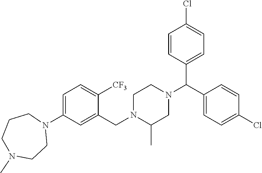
C1=C(N2CCCN(C)CC2)C=C(CN2CCN(C(C3=CC=C(Cl)C=C3)C3=CC=C(Cl)C=C3)CC2C)C([CF3])=C1
